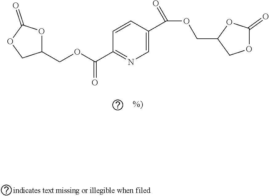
C1(C(OCC2OC(=O)OC2)=O)=NC=C(C(OCC2COC(=O)O2)=O)C=C1
